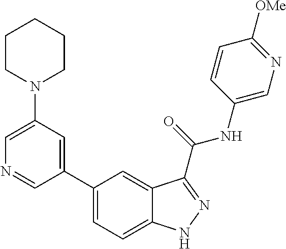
C1(N2CCCCC2)=CN=CC(C2=CC=C3C(=C2)C(C(NC2=CN=C([OMe])C=C2)=O)=NN3)=C1
